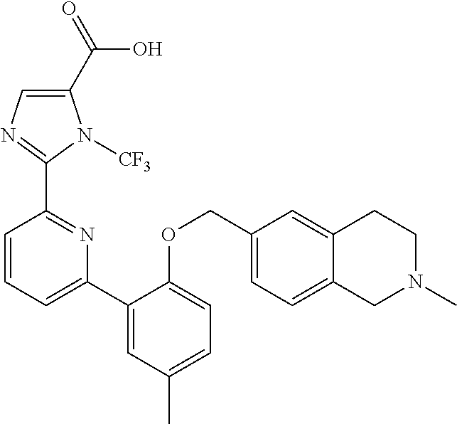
C1(C(=O)O)=CN=C(C2=NC(C3=CC(C)=CC=C3OCC3=CC=C4C(=C3)CCN(C)C4)=CC=C2)N1[CF3]
